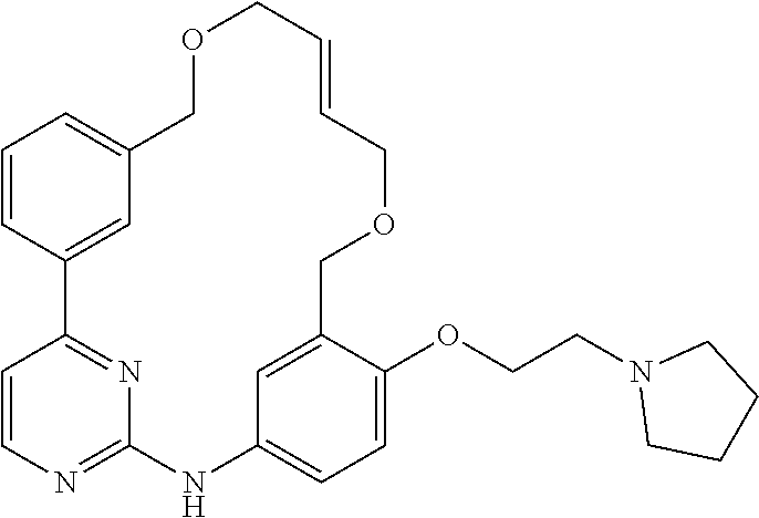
C1=C2C(OCCN3CCCC3)=CC=C1NC1=NC=CC(=N1)C1=CC(=CC=C1)COCC=CCOC2
